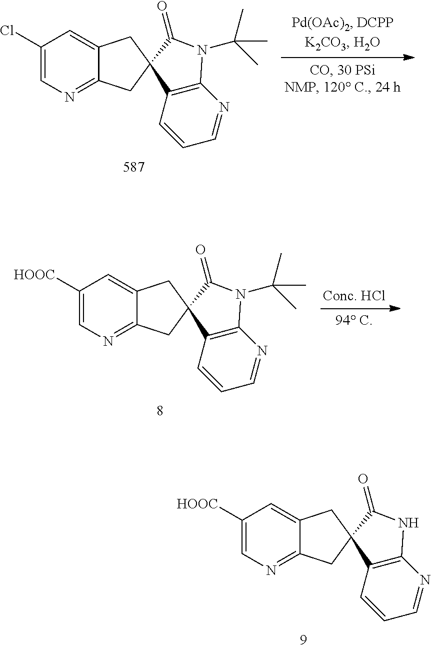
C1([HOOC])=CN=C2C(=C1)CC1(C2)C2=C(N=CC=C2)NC1=O.C1(Cl)=CN=C2C(=C1)CC1(C2)C2=C(N=CC=C2)N(C(C)(C)C)C1=O.C1([HOOC])=CN=C2C(=C1)CC1(C2)C2=C(N=CC=C2)N(C(C)(C)C)C1=O
